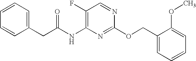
C1(F)=C(NC(CC2=CC=CC=C2)=O)N=C(OCC2=CC=CC=C2OC)N=C1
